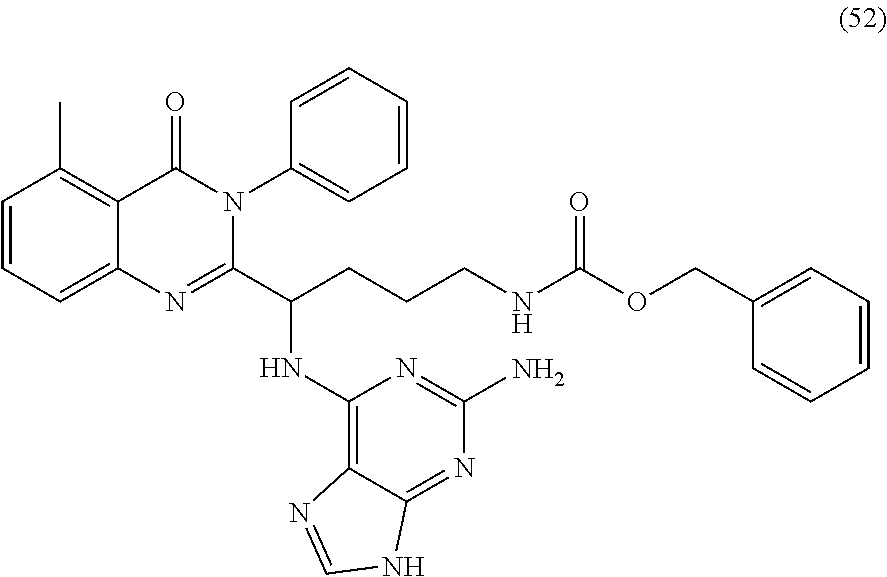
C1=CC=C2C(=C1C)C(=O)N(C1=CC=CC=C1)C(C(CCCNC(OCC1=CC=CC=C1)=O)NC1=C3C(=NC(N)=N1)NC=N3)=N2
